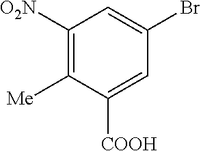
C1([O2N])=C([Me])C([COOH])=CC(Br)=C1
